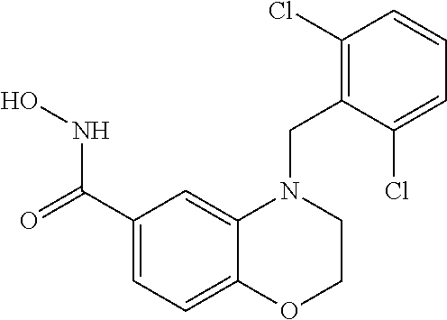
C1(C(=O)NO)=CC=C2C(=C1)N(CC1=C(Cl)C=CC=C1Cl)CCO2
